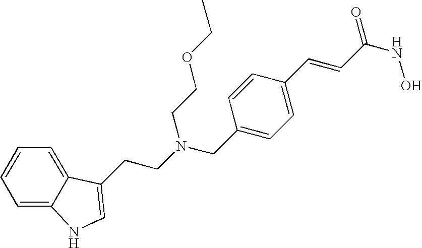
C1=C2C(=CC=C1)C(CCN(CC1=CC=C(C=CC(NO)=O)C=C1)CCOCC)=CN2
